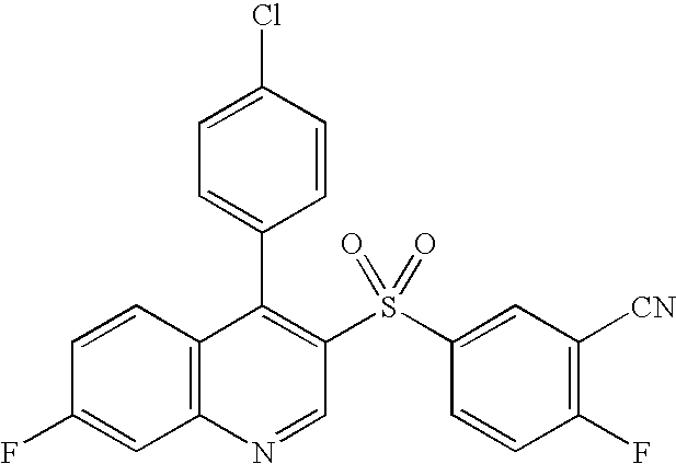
C12=C(C=CC(F)=C1)C(C1=CC=C(Cl)C=C1)=C(S(C1=CC([CN])=C(F)C=C1)(=O)=O)C=N2
